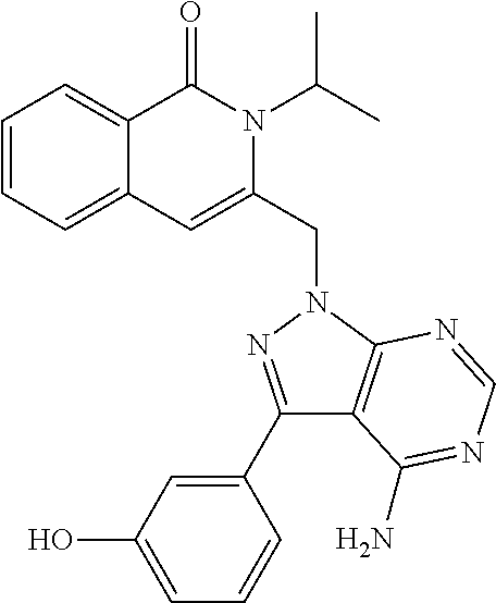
C1=CC=C2C(=C1)C(=O)N(C(C)C)C(CN1C3=C(C(C4=CC(O)=CC=C4)=N1)C(N)=NC=N3)=C2
